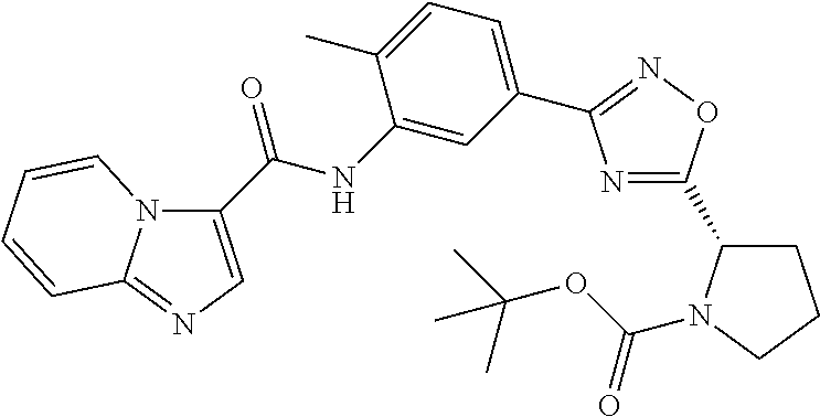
C1(C(NC2=CC(C3=NOC(C4CCCN4C(OC(C)(C)C)=O)=N3)=CC=C2C)=O)=CN=C2N1C=CC=C2
